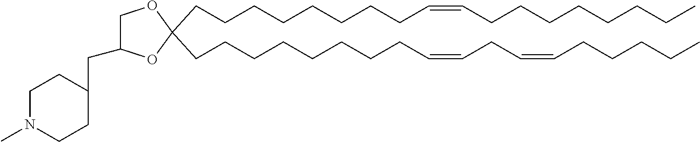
C(C1(CCCCCCCCC=CCCCCCCCC)OC(CC2CCN(C)CC2)CO1)CCCCCCCC=CCC=CCCCCC
